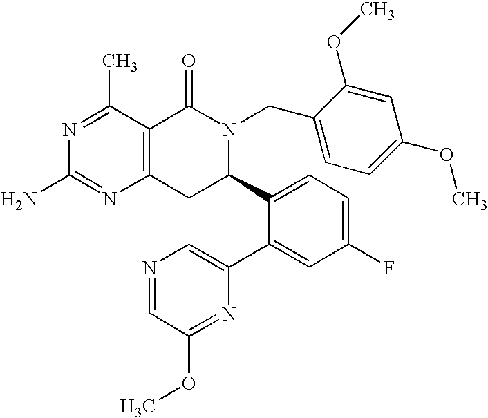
C12=C(C(C)=NC(N)=N1)C(=O)N(CC1=CC=C(OC)C=C1OC)C(C1=CC=C(F)C=C1C1=CN=CC(OC)=N1)C2
